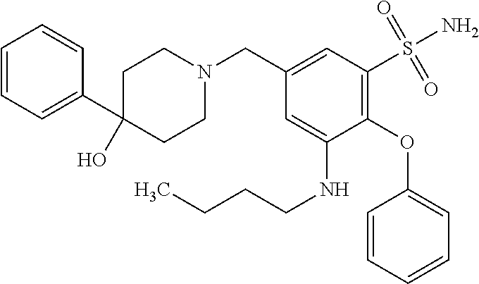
C1=CC=CC=C1OC1=C(S(N)(=O)=O)C=C(CN2CCC(C3=CC=CC=C3)(O)CC2)C=C1NCCCC
